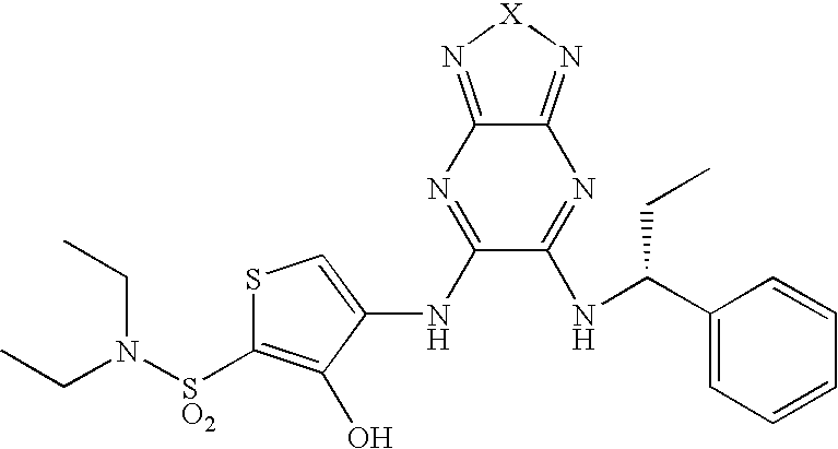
S1C([SO2]N(CC)CC)=C(O)C(NC2=NC3=N[X]N=C3N=C2NC(C2=CC=CC=C2)CC)=C1
